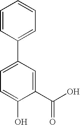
C1(C2=CC=C(O)C(C(O)=O)=C2)=CC=CC=C1
